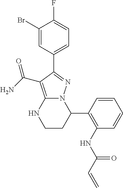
C1(C2=C(NC(C=C)=O)C=CC=C2)N2C(=C(C(N)=O)C(C3=CC=C(F)C(Br)=C3)=N2)NCC1
